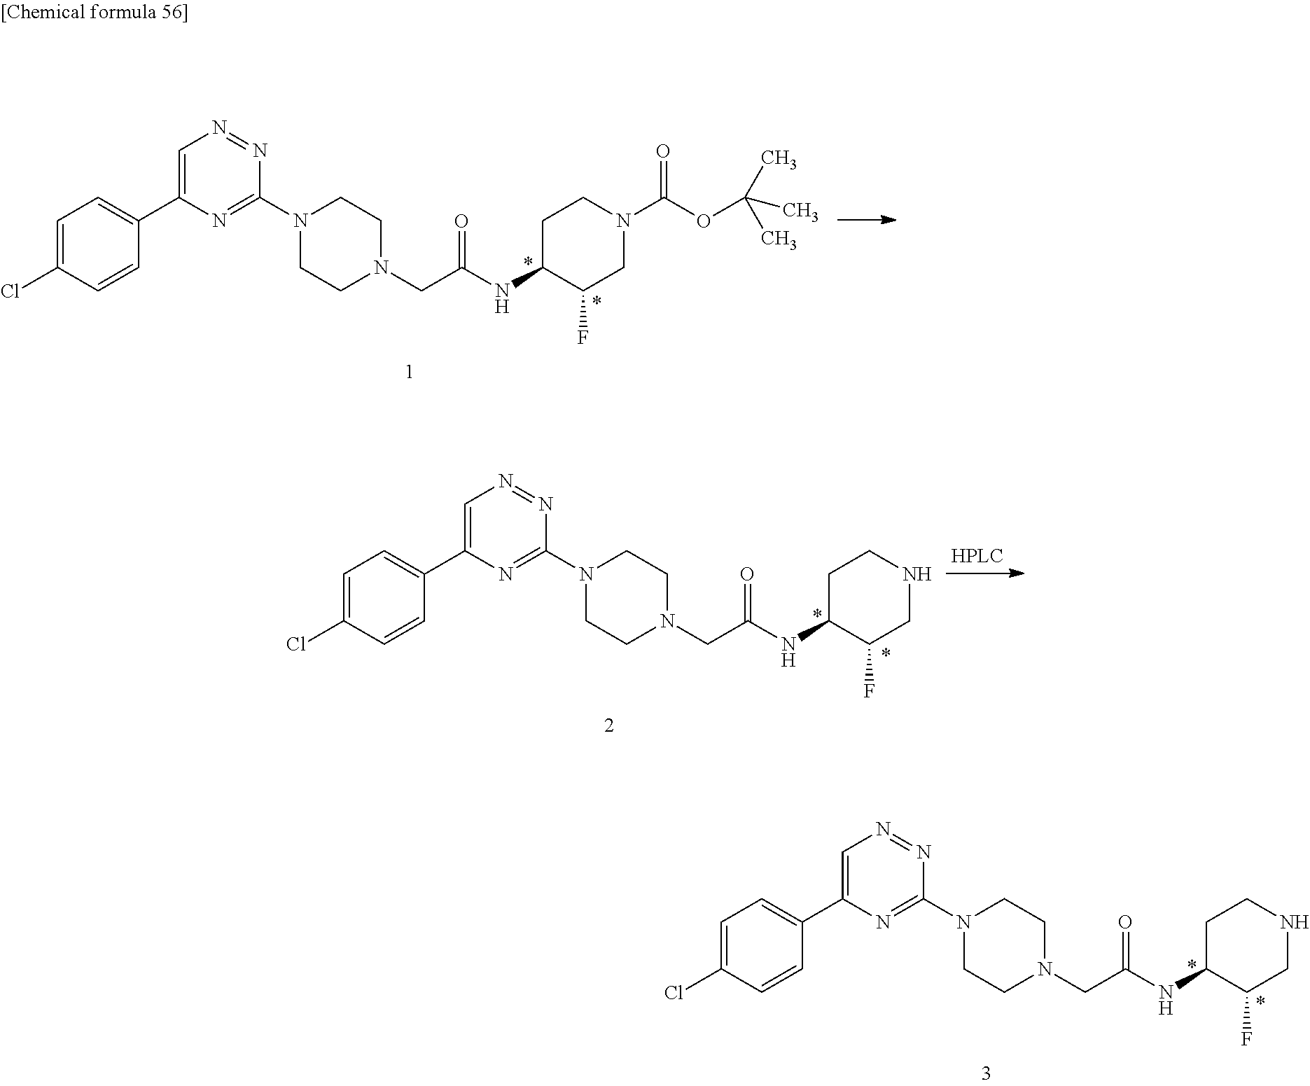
C1=C(Cl)C=CC(C2=CN=NC(N3CCN(CC(NC4C(F)CNCC4)=O)CC3)=N2)=C1.C1=C(Cl)C=CC(C2=CN=NC(N3CCN(CC(NC4C(F)CN(C(OC(C)(C)C)=O)CC4)=O)CC3)=N2)=C1.C1=C(Cl)C=CC(C2=CN=NC(N3CCN(CC(NC4C(F)CNCC4)=O)CC3)=N2)=C1
